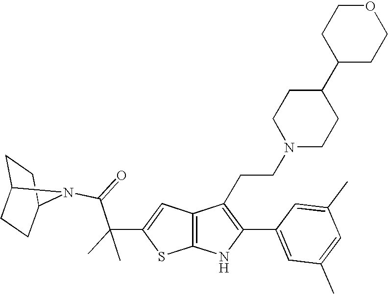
C1C2CCC(C1)N2C(=O)C(C1=CC2=C(S1)NC(C1=CC(C)=CC(C)=C1)=C2CCN1CCC(C2CCOCC2)CC1)(C)C
